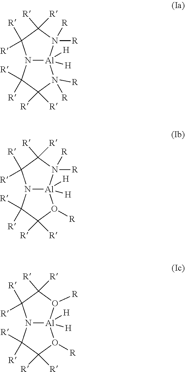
N12[Al]([H])([H])(N([R])([R])C([R])([R])C1([R])[R])N([R])([R])C([R])([R])C2([R])[R].N12[Al]([H])([H])(N([R])([R])C([R])([R])C1([R])[R])O([R])C([R])([R])C2([R])[R].N12[Al]([H])([H])(O([R])C([R])([R])C1([R])[R])O([R])C([R])([R])C2([R])[R]
